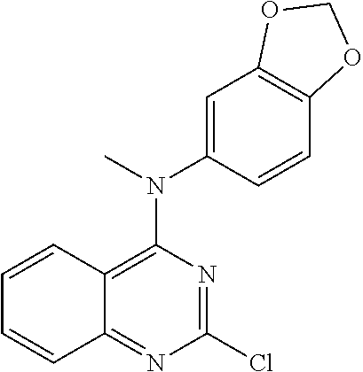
C12=NC(Cl)=NC(N(C)C3=CC4=C(C=C3)OCO4)=C1C=CC=C2
